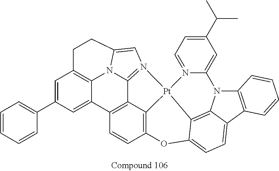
C12=CC(C3=CC=CC=C3)=CC3=C1N1C4=N(C=C1CC3)[Pt]13C5=C(C=CC2=C45)OC2=CC=C4C(=C12)N(C1=CC(C(C)C)=CC=N31)C1=C4C=CC=C1
